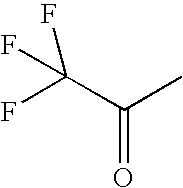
C(C(C)=O)(F)(F)F
